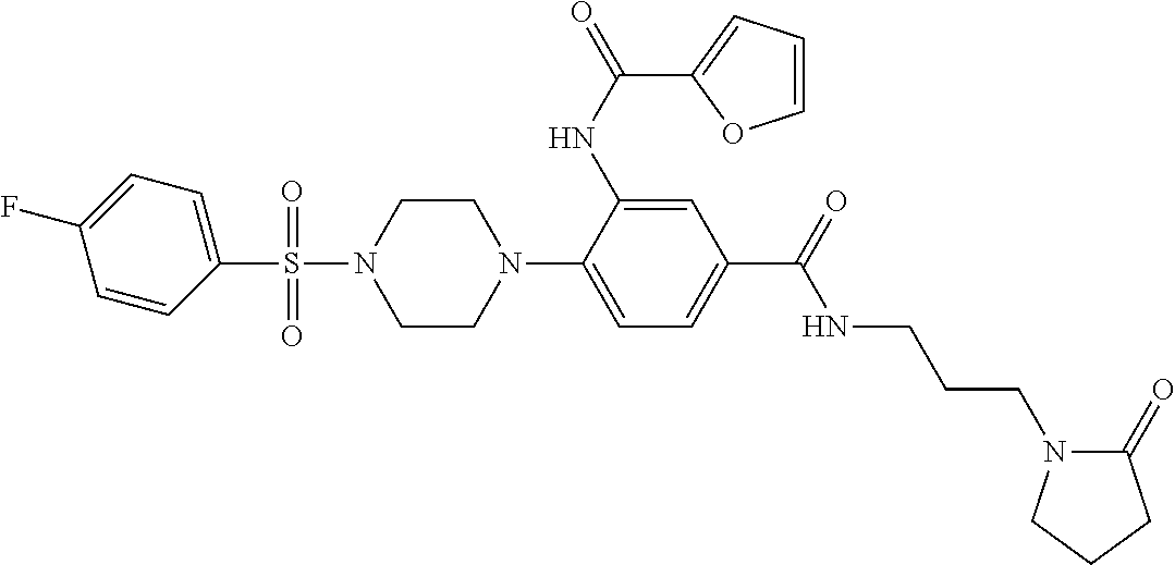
C1=CC(S(N2CCN(C3=CC=C(C(=O)NCCCN4C(=O)CCC4)C=C3NC(=O)C3=CC=CO3)CC2)(=O)=O)=CC=C1F
